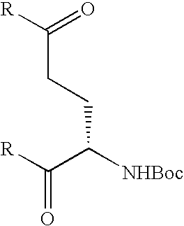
[R]C(=O)CCC([NHBoc])C([R])=O
